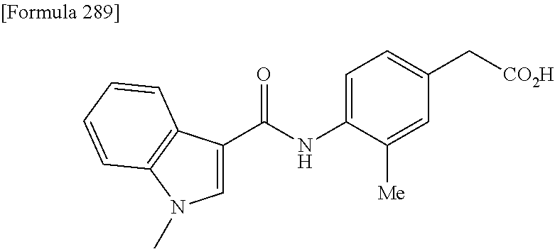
C1=C(C(=O)NC2=CC=C(C[CO2H])C=C2[Me])C2=C(N1C)C=CC=C2
